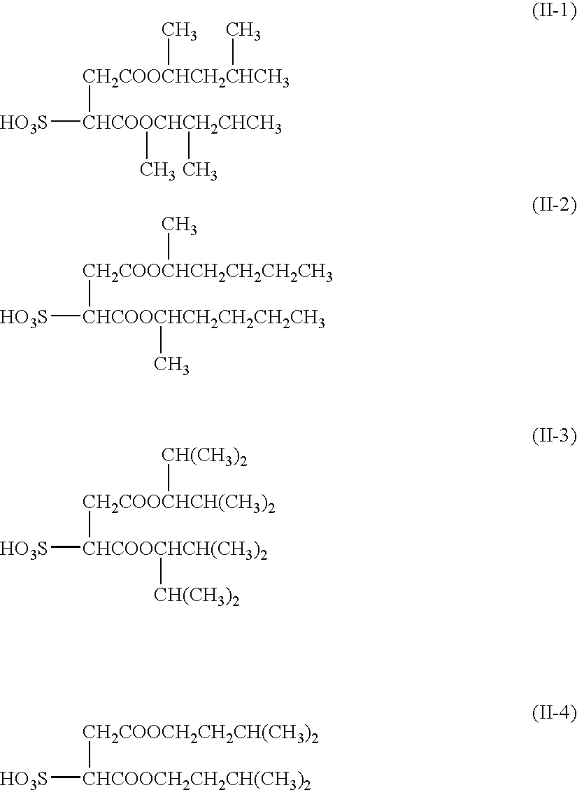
[CH2COOCHCH2CHCH3]([CHCOOCHCH2CHCH3]([HO3S])(C)C)(C)C.[CH2COOCHCH(CH3)2]([CHCOOCHCH(CH3)2]([HO3S])[CH(CH3)2])[CH(CH3)2].[CH2COOCHCH2CH2CH2CH3]([CHCOOCHCH2CH2CH2CH3]([HO3S])C)C.[CH2COOCH2CH2CH(CH3)2][CHCOOCH2CH2CH(CH3)2][HO3S]
